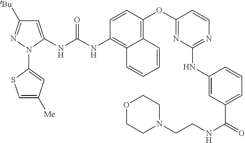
C1=CC(OC2=NC(NC3=CC(C(=O)NCCN4CCOCC4)=CC=C3)=NC=C2)=C2C(=C1NC(NC1=CC([tBu])=NN1C1=CC([Me])=CS1)=O)C=CC=C2
